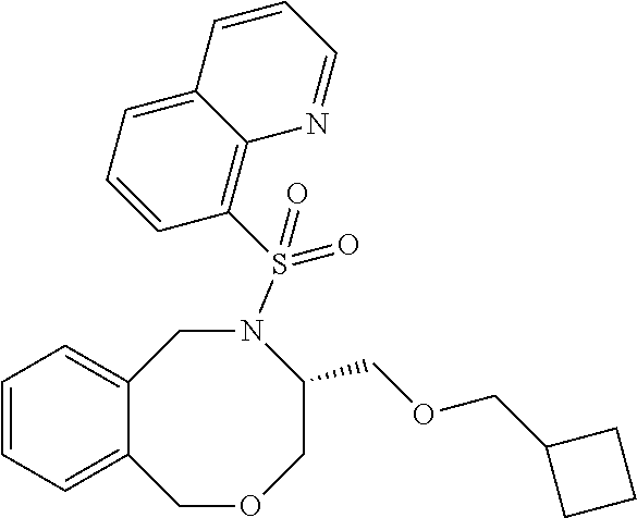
C12=CC=CC=C1COCC(COCC1CCC1)N(S(C1=C3C(=CC=C1)C=CC=N3)(=O)=O)C2
